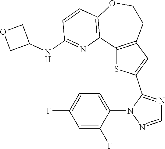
C12=C(C=C(C3=NC=NN3C3=CC=C(F)C=C3F)S1)CCOC1=C2N=C(NC2COC2)C=C1
